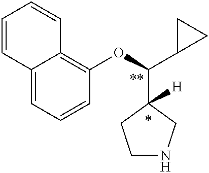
C1=CC2=CC=CC(OC(C3([H])CCNC3)C3CC3)=C2C=C1
